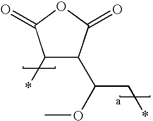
C1(*)C(C(OC)C*)C(=O)OC1=O
